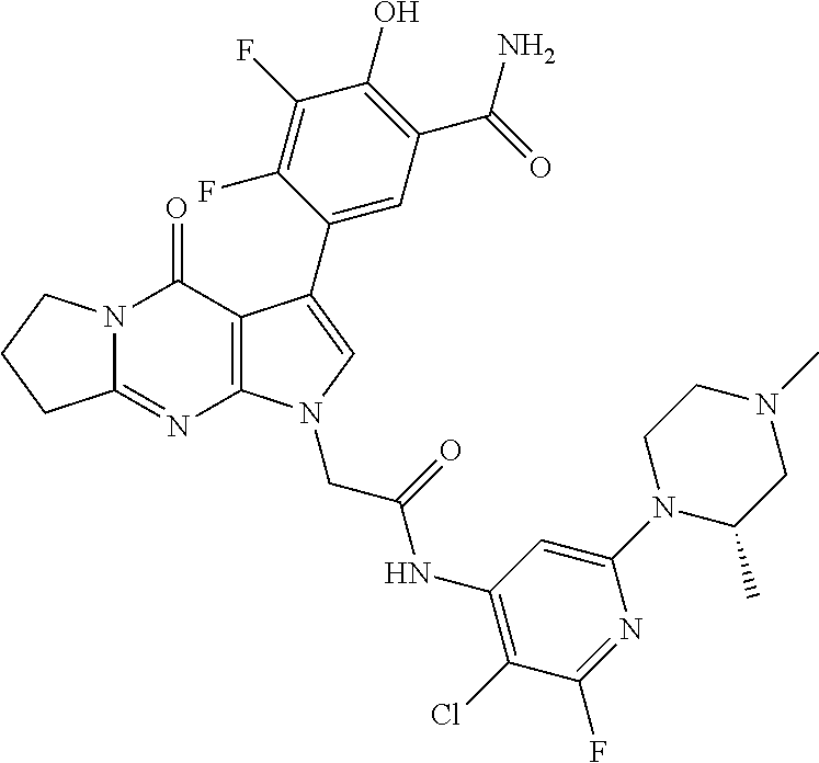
C12=NC3=C(C(=O)N1CCC2)C(C1=CC(C(N)=O)=C(O)C(F)=C1F)=CN3CC(NC1=C(Cl)C(F)=NC(N2C(C)CN(C)CC2)=C1)=O
